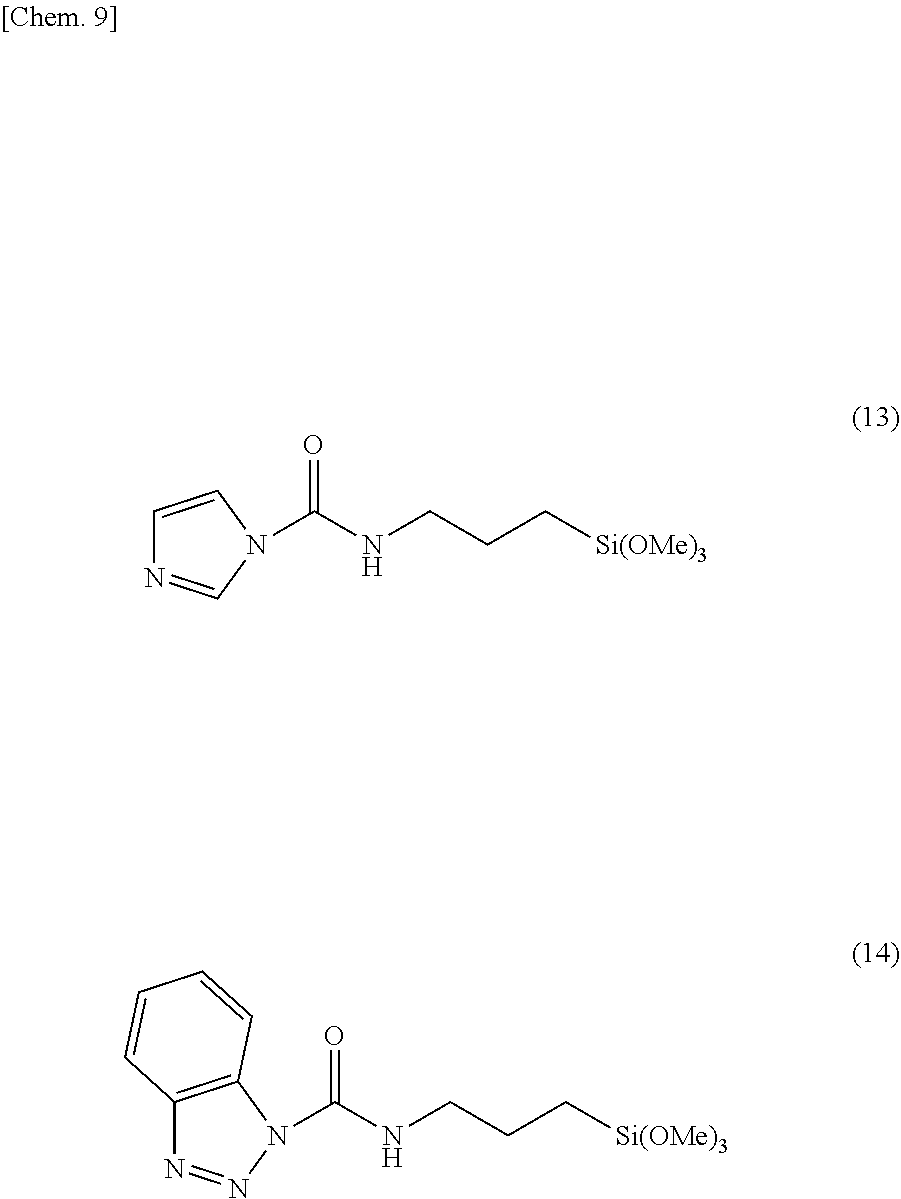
C1=CN(C(NCCC[Si(OMe)3])=O)C=N1.C12=C(N(C(NCCC[Si(OMe)3])=O)N=N1)C=CC=C2
